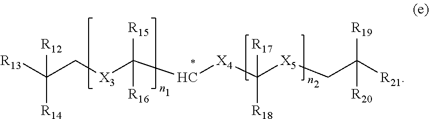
[R13]C(C[X3]C(C[X4]C([X5]CC([R21])([R20])[R19])([R18])[R17])([R15])[R16])([R14])[R12]
